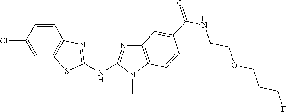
C1(Cl)=CC2=C(C=C1)N=C(NC1=NC3=C(N1C)C=CC(C(NCCOCCCF)=O)=C3)S2
